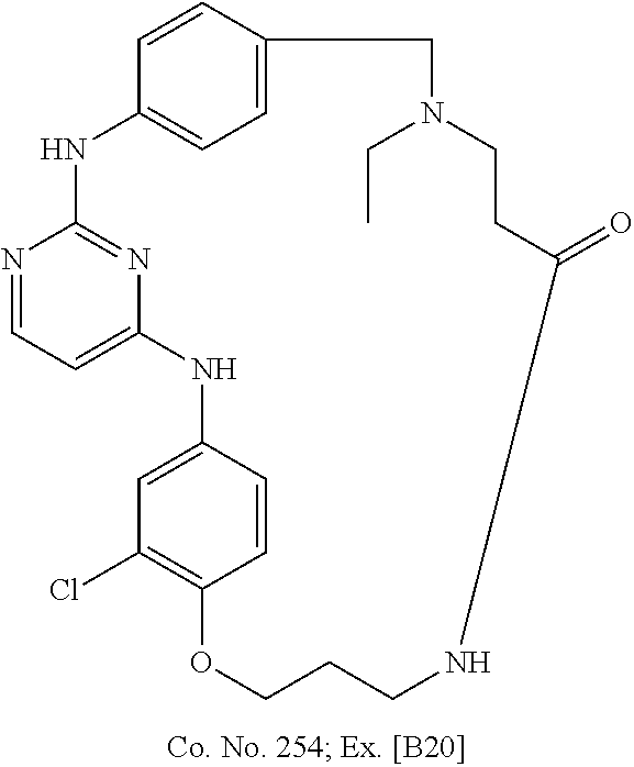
N1=CC=C2N=C1NC1=CC=C(C=C1)CN(CC)CCC(=O)NCCCOC1=C(Cl)C=C(N2)C=C1
